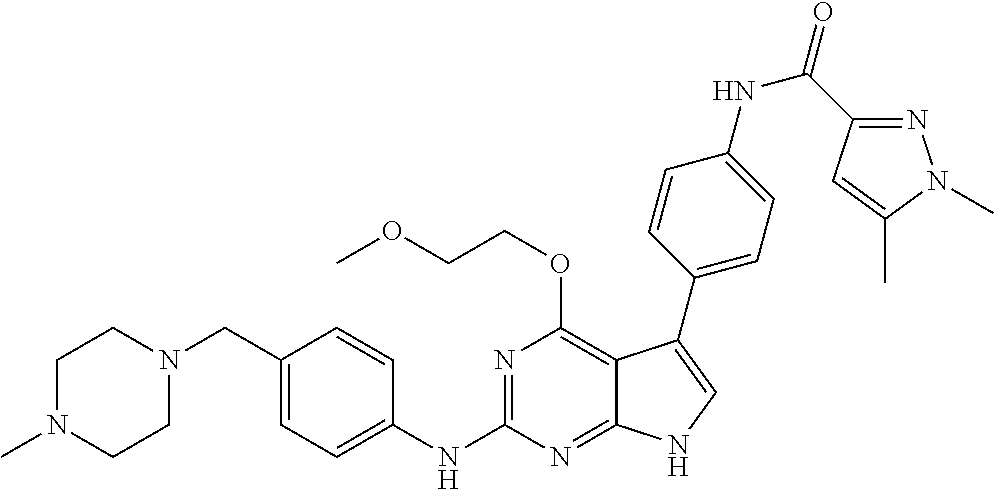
C1N(C)CCN(CC2=CC=C(NC3=NC(OCCOC)=C4C(=N3)NC=C4C3=CC=C(NC(=O)C4=NN(C)C(C)=C4)C=C3)C=C2)C1
